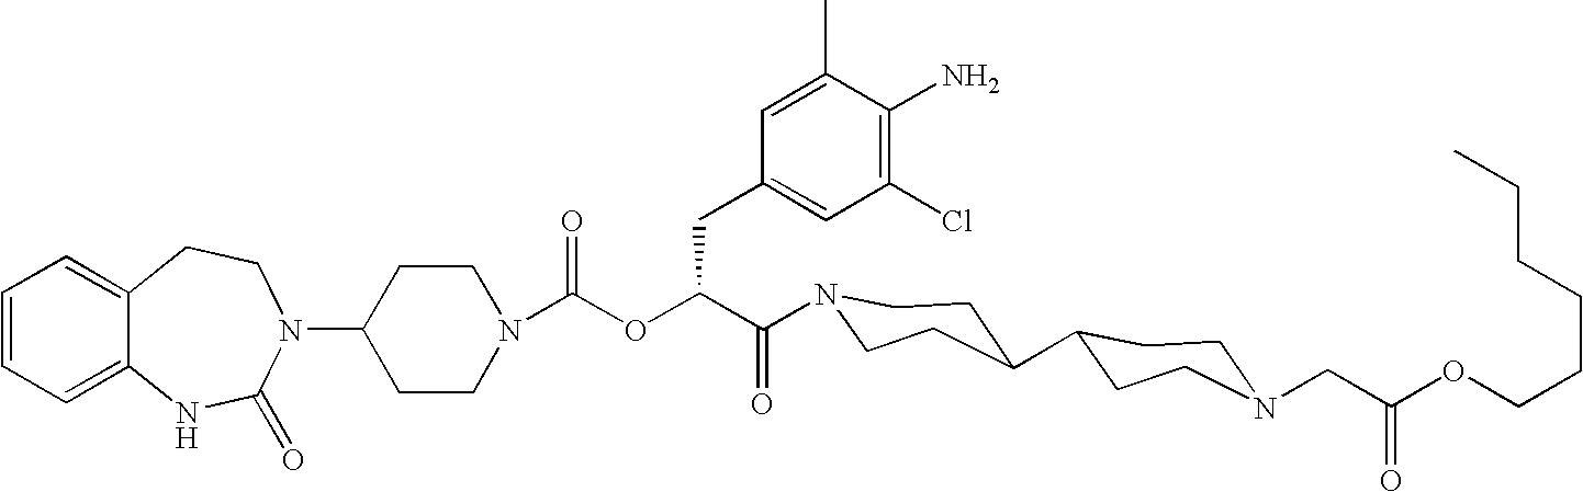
C12=CC=CC=C1NC(=O)N(C1CCN(C(OC(C(=O)N3CCC(C4CCN(CC(OCCCCCC)=O)CC4)CC3)CC3=CC(Cl)=C(N)C(C)=C3)=O)CC1)CC2
